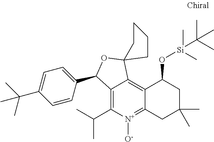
C12=C(C(C)C)[N+]([O-])=C3C(=C1C1(OC2C2=CC=C(C(C)(C)C)C=C2)CCCC1)C(O[Si](C)(C(C)(C)C)C)CC(C)(C)C3
